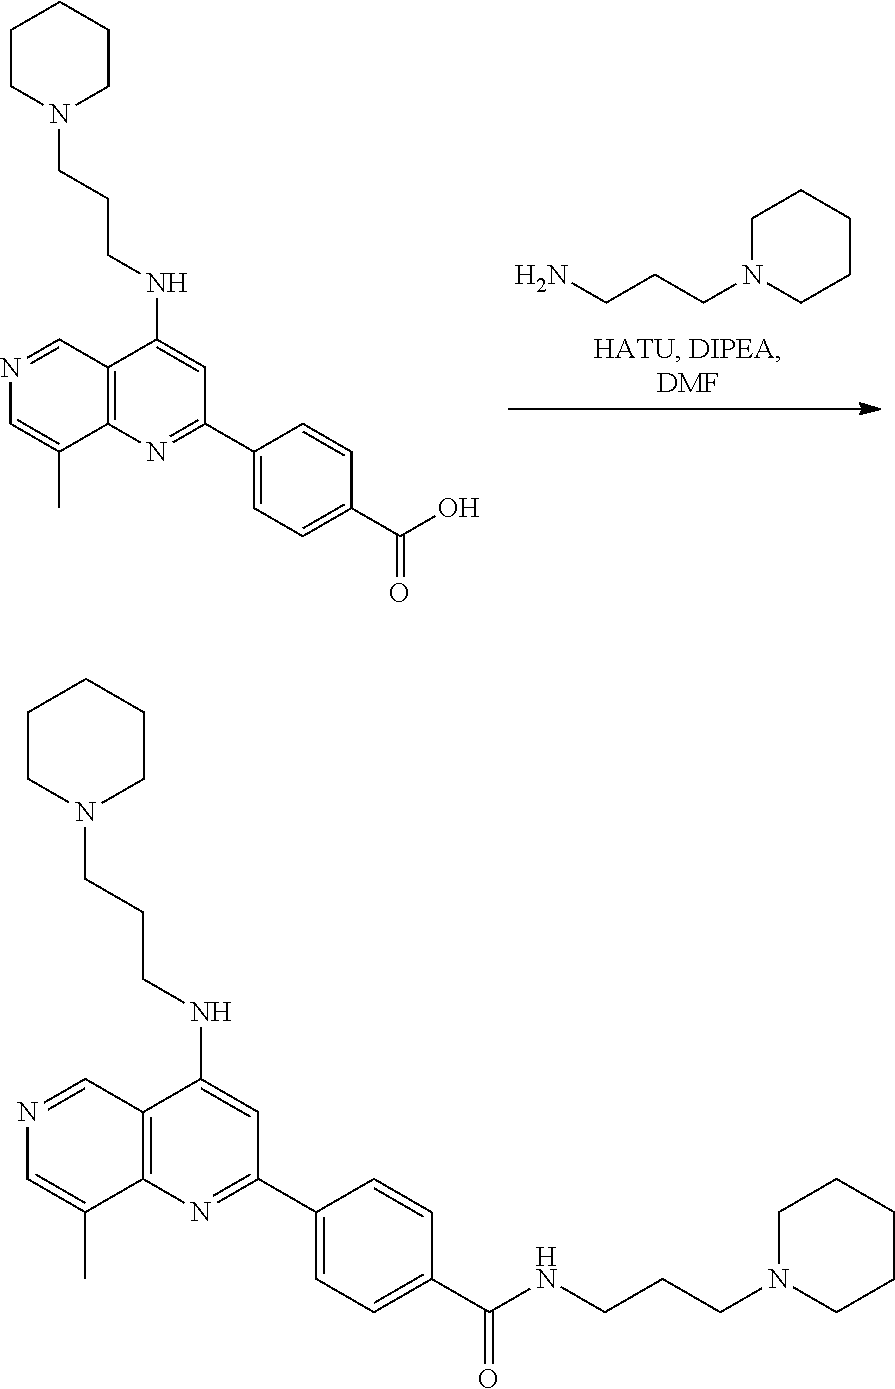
N1=CC2=C(C(C)=C1)N=C(C1=CC=C(C(NCCCN3CCCCC3)=O)C=C1)C=C2NCCCN1CCCCC1.C1N(CCCN)CCCC1.N1=CC2=C(C(C)=C1)N=C(C1=CC=C(C(O)=O)C=C1)C=C2NCCCN1CCCCC1
